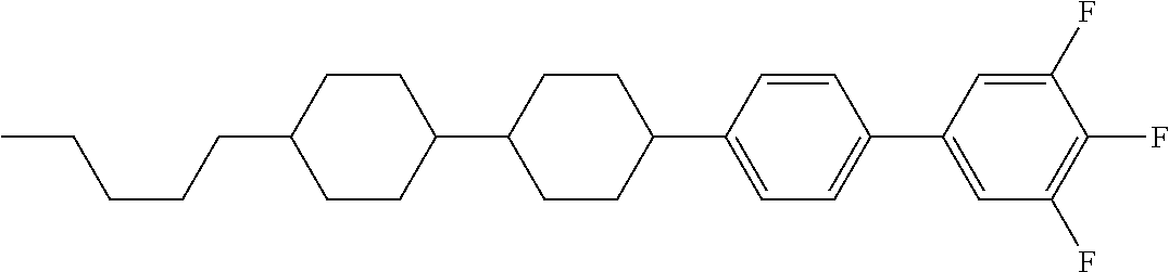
C1=CC(C2CCC(C3CCC(CCCCC)CC3)CC2)=CC=C1C1=CC(F)=C(F)C(F)=C1
